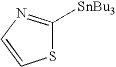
S1C([SnBu3])=NC=C1
